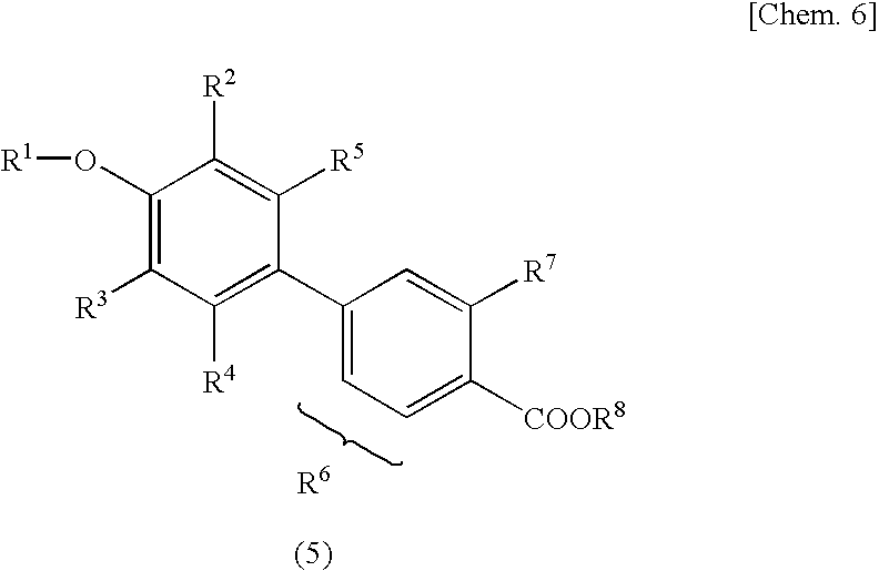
C1(O[R1])=C([R3])C([R4])=C(C2=CC=C([COOR8])C([R7])=C2)C([R5])=C1[R2]
